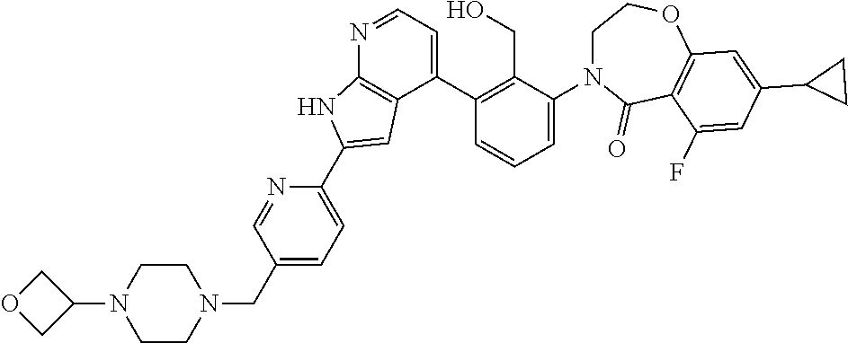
N1=CC=C(C2=C(CO)C(N3CCOC4=C(C3=O)C(F)=CC(C3CC3)=C4)=CC=C2)C2=C1NC(C1=CC=C(CN3CCN(C4COC4)CC3)C=N1)=C2
